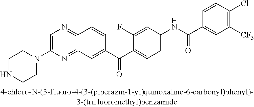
C1NCCN(C2=CN=C3C(=N2)C=C(C(C2=CC=C(NC(=O)C4=CC([CF3])=C(Cl)C=C4)C=C2F)=O)C=C3)C1
